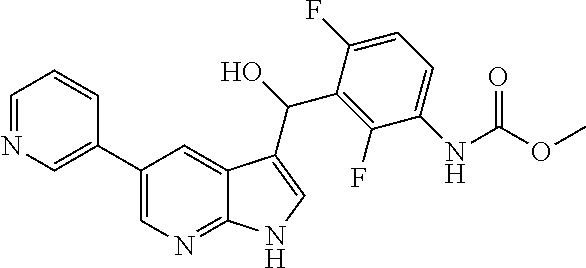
C1(C2=CN=CC=C2)=CN=C2C(=C1)C(C(C1=C(F)C(NC(OC)=O)=CC=C1F)O)=CN2
